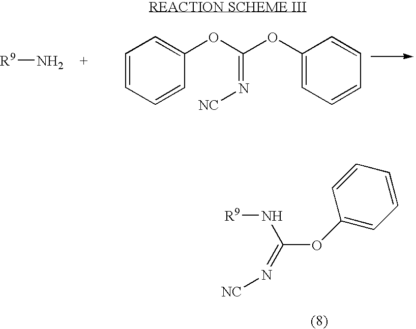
N[R9].C1=CC=CC(OC(OC2=CC=CC=C2)=N[NC])=C1.C1(OC(=N[NC])N[R9])=CC=CC=C1
